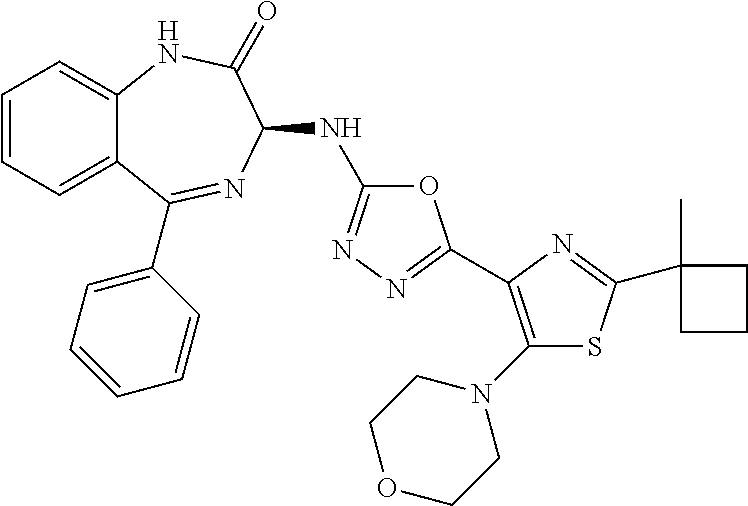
O1C(NC2N=C(C3=CC=CC=C3)C3=CC=CC=C3NC2=O)=NN=C1C1=C(N2CCOCC2)SC(C2(C)CCC2)=N1
